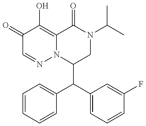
C1(C(C2=CC=CC(F)=C2)C2=CC=CC=C2)CN(C(C)C)C(=O)C2=C(O)C(=O)C=NN12
